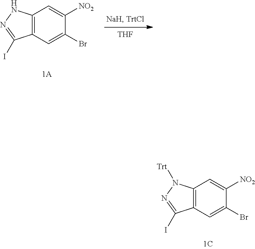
[THF].C12=C(C=C(Br)C([NO2])=C1)C(I)=NN2.C12=C(C=C(Br)C([NO2])=C1)C(I)=NN2[Trt]
